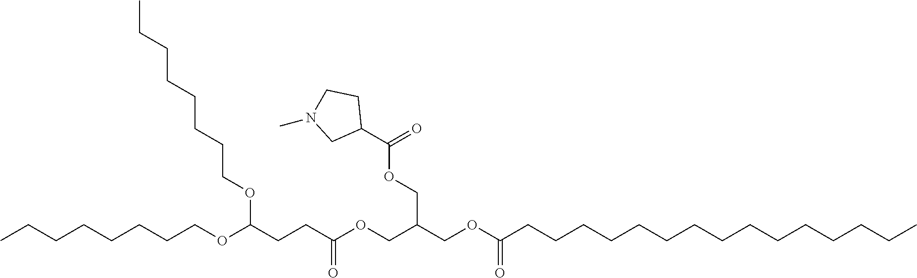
CCCCCCCCOC(CCC(OCC(COC(CCCCCCCCCCCCCCC)=O)COC(C1CCN(C)C1)=O)=O)OCCCCCCCC
